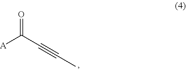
[A]C(C#CC)=O
